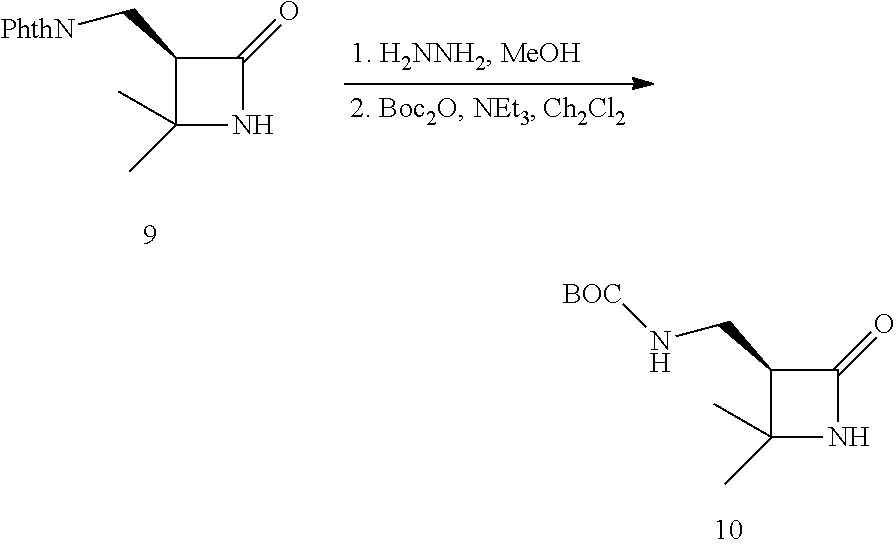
C1(CN[BOC])C(C)(C)NC1=O.C1(C[PhthN])C(C)(C)NC1=O
